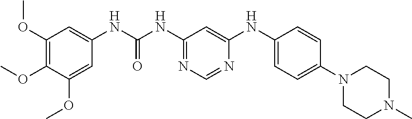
C1(OC)=C(OC)C(OC)=CC(NC(=O)NC2=NC=NC(NC3=CC=C(N4CCN(C)CC4)C=C3)=C2)=C1
